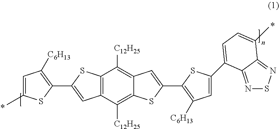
C12=C(C([C12H25])=C3C(=C1[C12H25])C=C(C1=C([C6H13])C=C(C4=CC=C(C)C5=NSN=C54)S1)S3)C=C(C1=C([C6H13])C=C(C)S1)S2
